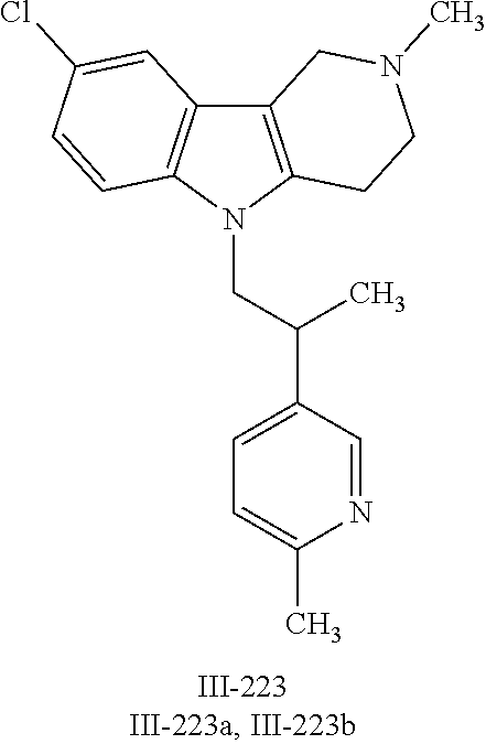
N1(CC(C2=CC=C(C)N=C2)C)C2=C(C3=C1C=CC(Cl)=C3)CN(C)CC2
